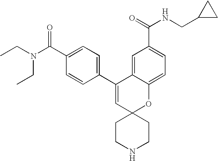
CCN(C(C1=CC=C(C2=CC3(OC4=CC=C(C(NCC5CC5)=O)C=C24)CCNCC3)C=C1)=O)CC
